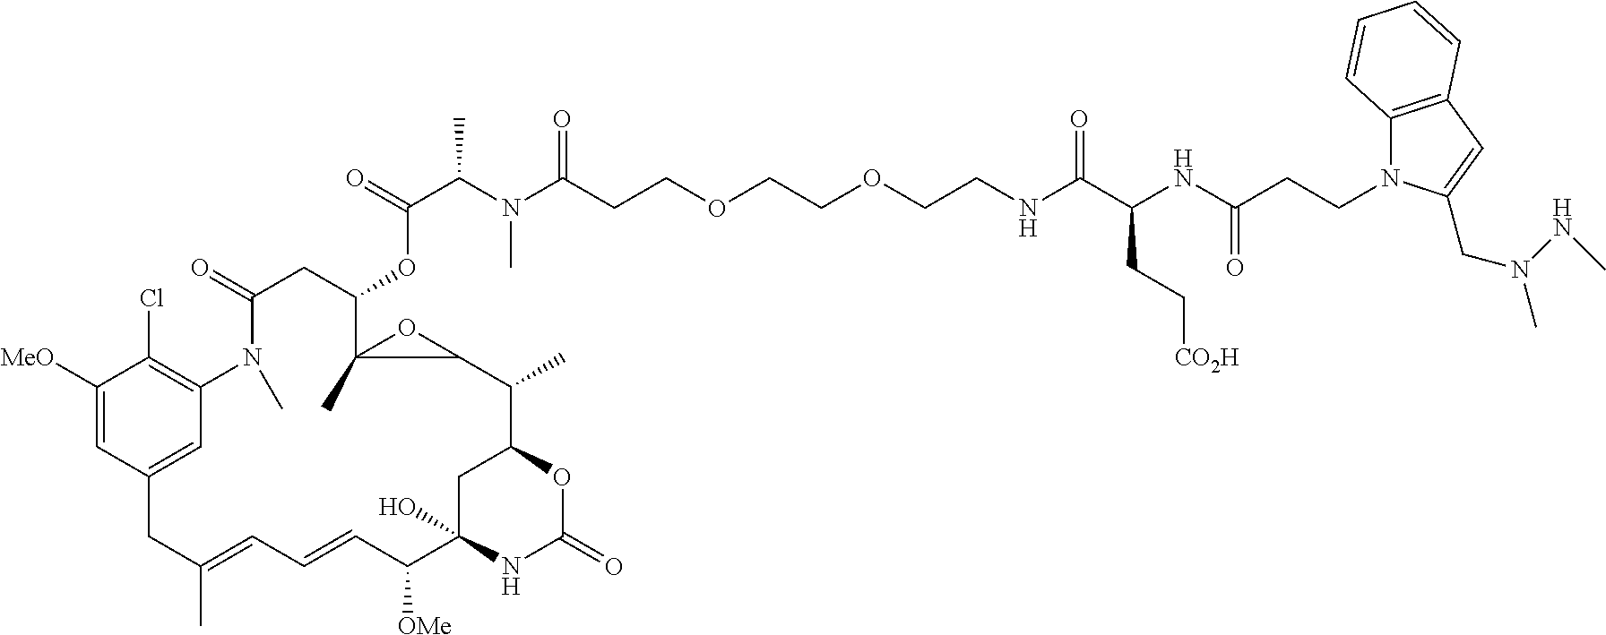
C12=C(C=C(CN(C)NC)N1CCC(NC(C(NCCOCCOCCC(N(C(C(=O)OC1CC(=O)N(C)C3=C(Cl)C([MeO])=CC(=C3)CC(C)=CC=CC([OMe])C3(O)NC(=O)OC(C3)C(C)C3C1(C)O3)C)C)=O)=O)CC[CO2H])=O)C=CC=C2
